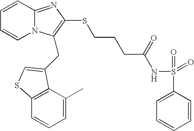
C1=CC2=NC(SCCCC(NS(=O)(=O)C3=CC=CC=C3)=O)=C(CC3=CSC4=C3C(C)=CC=C4)N2C=C1
